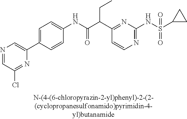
C1(NC(=O)C(C2=NC(NS(=O)(=O)C3CC3)=NC=C2)CC)=CC=C(C2=CN=CC(Cl)=N2)C=C1
